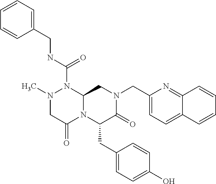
N1(C)CC(=O)N2C(N1C(NCC1=CC=CC=C1)=O)CN(CC1=CC=C3C(=N1)C=CC=C3)C(=O)C2CC1=CC=C(O)C=C1
